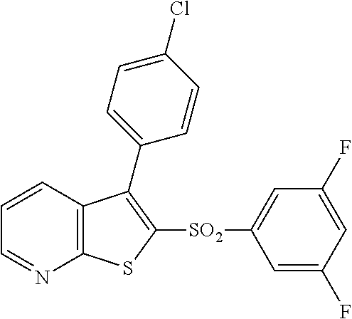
C1=CC2=C(N=C1)SC([SO2]C1=CC(F)=CC(F)=C1)=C2C1=CC=C(Cl)C=C1
